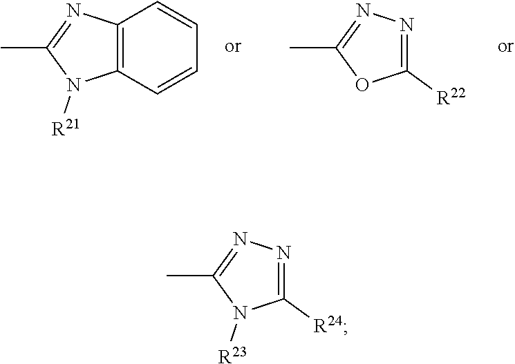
C12=C(C=CC=C1)N([R21])C(C)=N2.CC1=NN=C([R22])O1.CC1=NN=C([R24])N1[R23]
